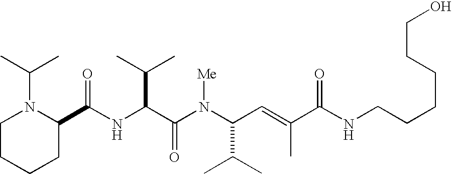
N(C(C(N(C(C(C)C)C=C(C)C(NCCCCCCO)=O)[Me])=O)C(C)C)C(C1N(C(C)C)CCCC1)=O
